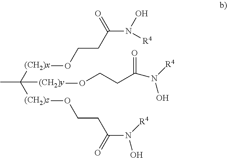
CC([(CH2)x]OCCC(=O)N(O)[R4])([(CH2)z]OCCC(=O)N([R4])O)[(CH2)y]OCCC(=O)N([R4])O
